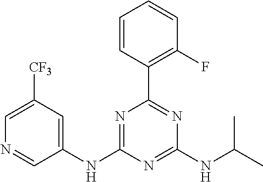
C1(NC2=NC(C3=C(F)C=CC=C3)=NC(NC(C)C)=N2)=CC([CF3])=CN=C1
